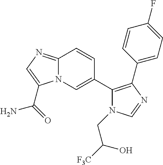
N12C(=NC=C1C(=O)N)C=CC(C1=C(C3=CC=C(F)C=C3)N=CN1CC([F3C])O)=C2
